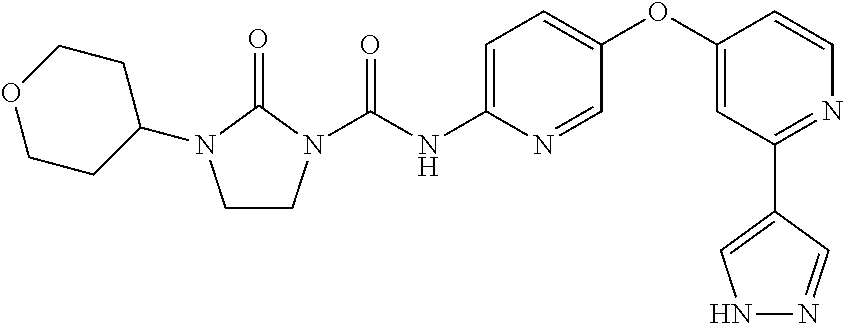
C1CN(C(NC2=CC=C(OC3=CC(C4=CNN=C4)=NC=C3)C=N2)=O)C(=O)N1C1CCOCC1
